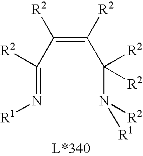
C(=C([R2])C(N([R2])[R1])([R2])[R2])(C(=N[R1])[R2])[R2]
